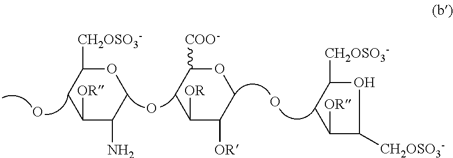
O1C([CH2OSO3-])CC([OR])C(N)C1.O1C([COO-])CC([OR])C([OR])C1.O.O.O.O1C([CH2OSO3-])CC([OR])C1[CH2OSO3-]
